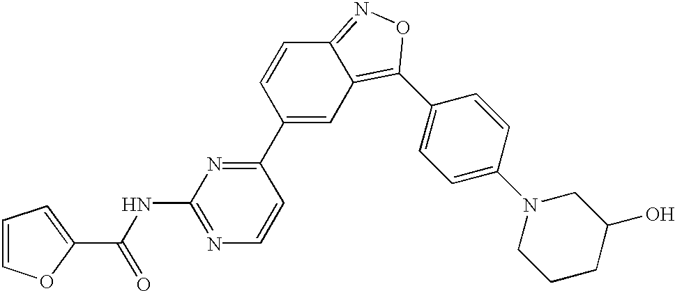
C1(C2=NC(NC(C3=CC=CO3)=O)=NC=C2)=CC2=C(C3=CC=C(N4CCCC(O)C4)C=C3)ON=C2C=C1
